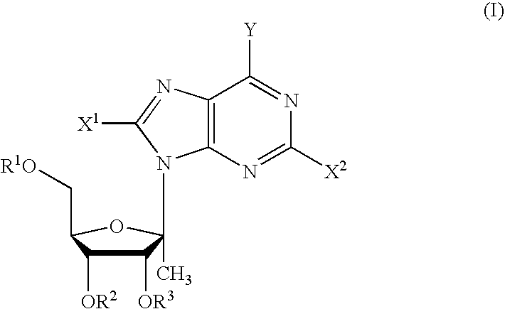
C1([OR3])C([OR2])C(C[R1O])OC1(N1C2=C(N=C1[X1])C([Y])=NC([X2])=N2)C
